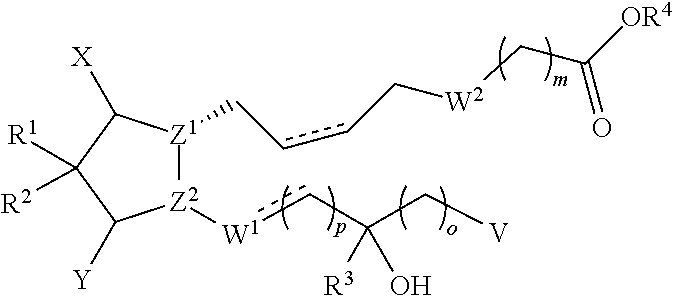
[Z2]1([W1]cC(C[V])([R3])O)[Z1](CccC[W2]CC([OR4])=O)C([X])C([R1])([R2])C1[Y]
